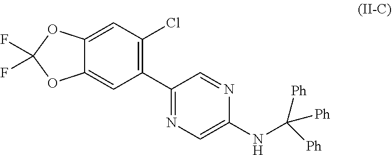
C1(C2=NC=C(NC([Ph])([Ph])[Ph])N=C2)=C(Cl)C=C2C(=C1)OC(F)(F)O2
